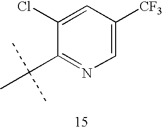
C1=C(Cl)C(C(C)(C)C)=NC=C1[CF3]
